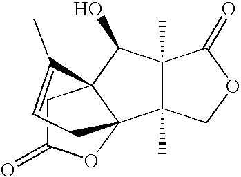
C1C(=O)OC23C1(C(O)C1(C)C2(C)COC1=O)C(C)=CC3
